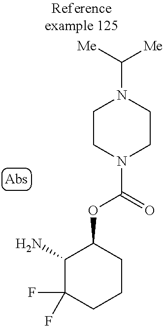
NC1C(F)(F)CCCC1OC(=O)N1CCN(C([Me])[Me])CC1
